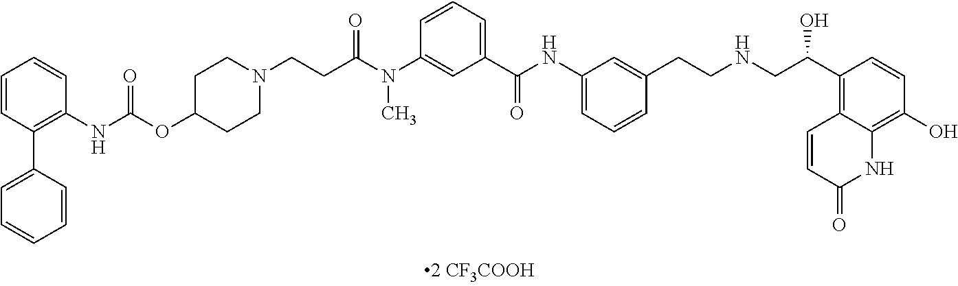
C1=CC(C2=CC=CC=C2)=C(NC(=O)OC2CCN(CCC(N(C3=CC(C(NC4=CC=CC(CCNCC(C5=C6C(=C(O)C=C5)NC(=O)C=C6)O)=C4)=O)=CC=C3)C)=O)CC2)C=C1
